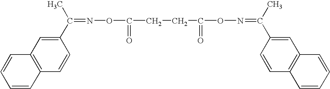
N(=C(C1=CC2=C(C=C1)C=CC=C2)C)OC(CCC(ON=C(C1=CC2=C(C=C1)C=CC=C2)C)=O)=O
